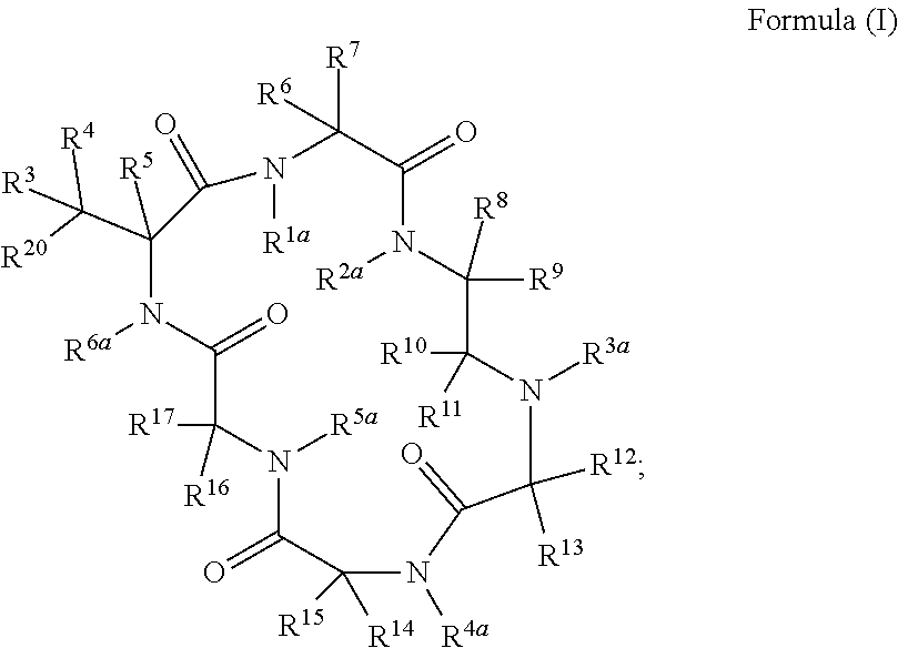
N1([R5a])C(=O)C([R14])([R15])N([R4a])C(=O)C([R12])([R13])N([R3a])C([R10])([R11])C([R9])([R8])N([R2a])C(=O)C([R7])([R6])N([R1a])C(=O)C(C([R20])([R4])[R3])([R5])N([R6a])C(=O)C1([R16])[R17]
